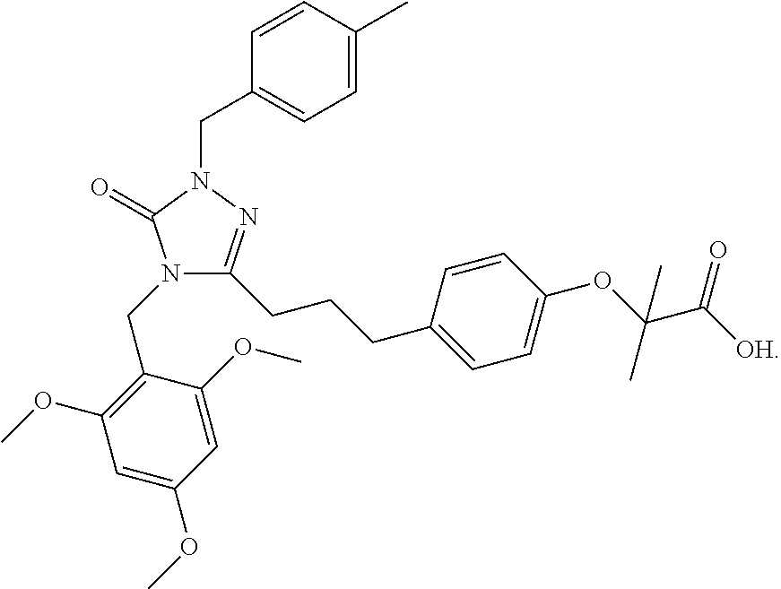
C1=CC(C)=CC=C1CN1N=C(CCCC2=CC=C(OC(C([OH])=O)(C)C)C=C2)N(CC2=C(OC)C=C(OC)C=C2OC)C1=O
